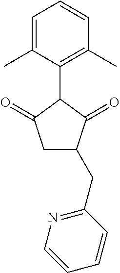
C1=C(C)C(C2C(=O)CC(CC3=NC=CC=C3)C2=O)=C(C)C=C1
